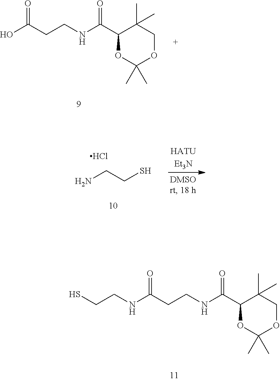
O=C(C1C(C)(C)COC(C)(C)O1)NCCC(O)=O.C(N)CS.Cl.O=C(CCNC(C1OC(C)(C)OCC1(C)C)=O)NCCS
